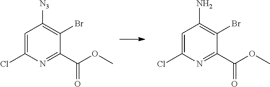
C1=C(Cl)N=C(C(OC)=O)C(Br)=C1[N3].C1=C(Cl)N=C(C(OC)=O)C(Br)=C1N
